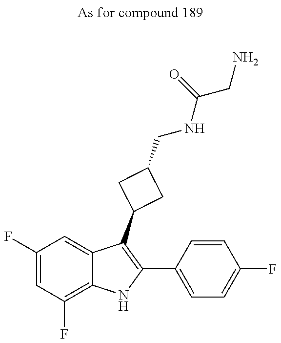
C1(F)=CC(F)=C2C(=C1)C(C1CC(CNC(CN)=O)C1)=C(C1=CC=C(F)C=C1)N2
